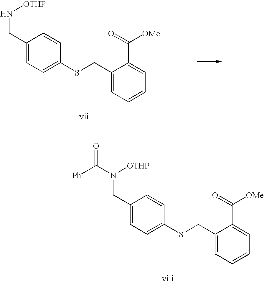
C1(CSC2=CC=C(CN[OTHP])C=C2)=CC=CC=C1C(=O)[OMe].C1(CSC2=CC=C(CN(C([Ph])=O)[OTHP])C=C2)=CC=CC=C1C(=O)[OMe]
